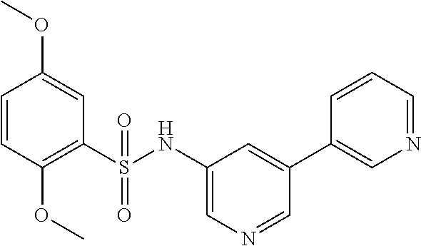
C1=CC(OC)=C(S(NC2=CN=CC(C3=CN=CC=C3)=C2)(=O)=O)C=C1OC
